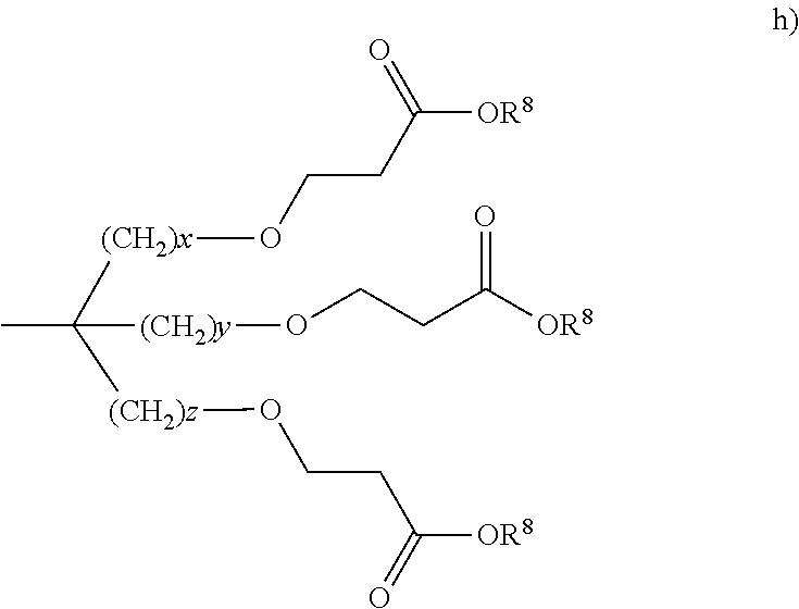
[(CH2)x](C([(CH2)z]OCCC([OR8])=O)(C)[(CH2)y]OCCC([OR8])=O)OCCC([OR8])=O
